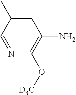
CC1=CC(N)=C(O[D3C])N=C1
